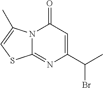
N12C(=O)C=C(C(C)Br)N=C1SC=C2C
